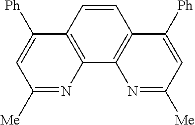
C1([Me])=NC2=C(C([Ph])=C1)C=CC1=C2N=C([Me])C=C1[Ph]
